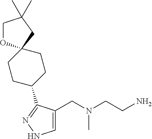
C1=C(CN(CCN)C)C(C2CCC3(CC2)OCC(C)(C)C3)=NN1
